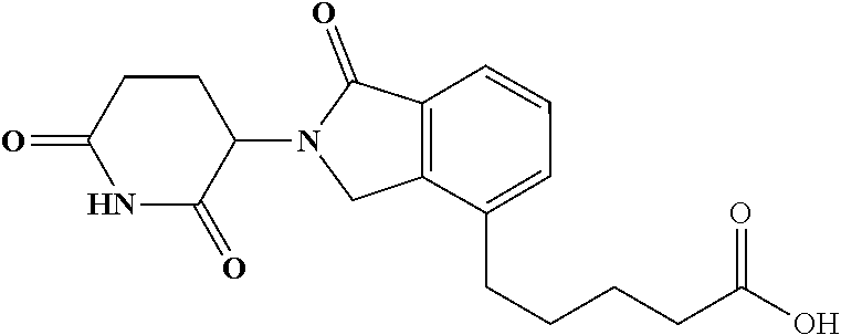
C1(N2CC3=C(C2=O)C=CC=C3CCCCC(O)=O)CCC(=O)NC1=O
